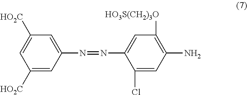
C1([HO2C])=CC(N=NC2=CC([HO3S(CH2)3O])=C(N)C=C2Cl)=CC([HO2C])=C1
